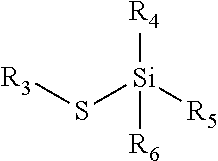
[R4][Si]([R6])([R5])S[R3]
